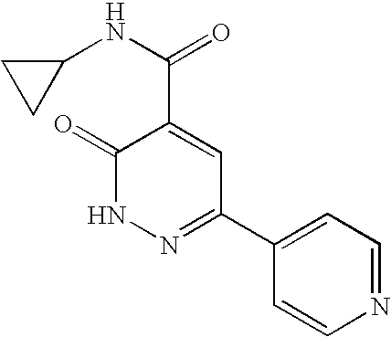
C1=CN=CC=C1C1=NNC(=O)C(C(NC2CC2)=O)=C1
